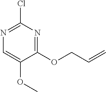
C1(OCC=C)=NC(Cl)=NC=C1OC
